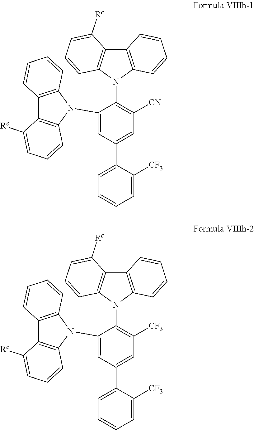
C1(N2C3=C(C4=C2C=CC=C4)C([Rc])=CC=C3)=CC(C2=CC=CC=C2[CF3])=CC([CN])=C1N1C2=C(C3=C1C=CC=C3[Rc])C=CC=C2.C1(N2C3=C(C4=C2C=CC=C4)C([Rc])=CC=C3)=CC(C2=CC=CC=C2[CF3])=CC([CF3])=C1N1C2=C(C3=C1C=CC=C3[Rc])C=CC=C2
